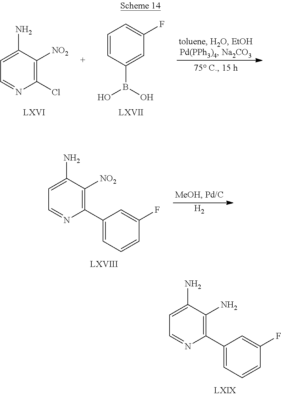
C1=NC(Cl)=C([NO2])C(N)=C1.C1=CC(B(O)O)=CC(F)=C1.C1=NC(C2=CC=CC(F)=C2)=C([NO2])C(N)=C1.[H2].C1=NC(C2=CC=CC(F)=C2)=C(N)C(N)=C1
